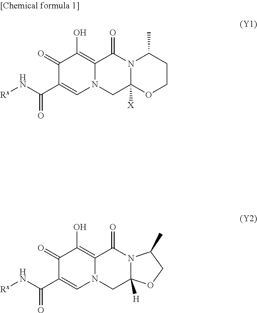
N12C([X])(OCCC1C)CN1C(=C(O)C(=O)C(C(=O)N[Rx])=C1)C2=O.N12C([H])(CN3C(=C(O)C(=O)C(C(=O)N[Rx])=C3)C1=O)OCC2C
